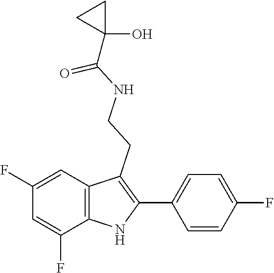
N(CCC1=C(C2=CC=C(F)C=C2)NC2=C1C=C(F)C=C2F)C(C1(O)CC1)=O
